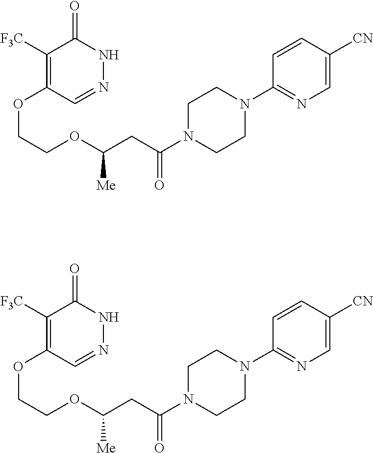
C(COC(CC(N1CCN(C2=NC=C([CN])C=C2)CC1)=O)[Me])OC1=C([F3C])C(=O)NN=C1.C(COC(CC(N1CCN(C2=NC=C([CN])C=C2)CC1)=O)[Me])OC1=C([F3C])C(=O)NN=C1
